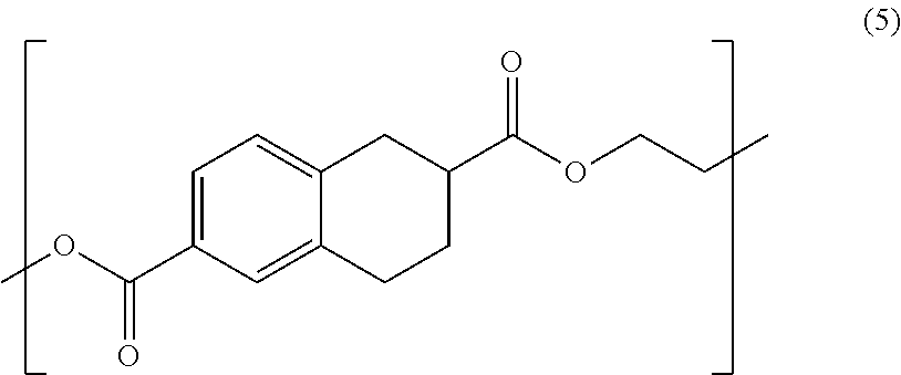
C1=C(C(=O)OC)C=C2C(=C1)CC(C(OCCC)=O)CC2
